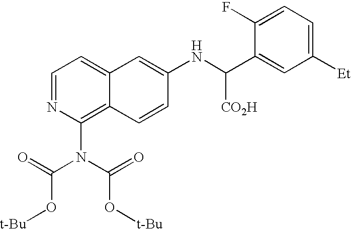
C1=NC(N(C(=O)O[t-Bu])C(=O)O[t-Bu])=C2C(=C1)C=C(NC(C1=CC([Et])=CC=C1F)[CO2H])C=C2
